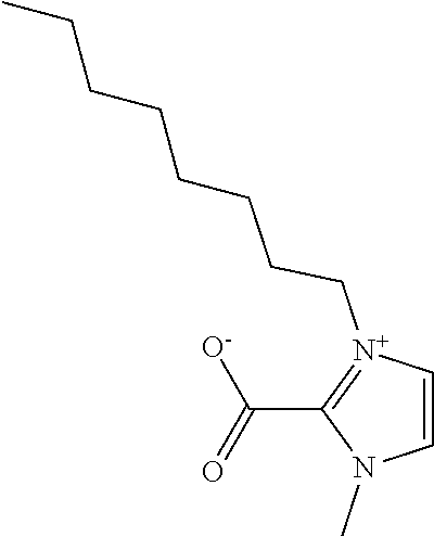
C1=C[N+](CCCCCCCC)=C(C(=O)[O-])N1C
